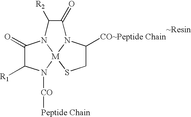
C1(=O)C([R1])N([CO][Peptide Chain])[M]23SCC([CO~Peptide Chain])N2C(=O)C([R2])N13
